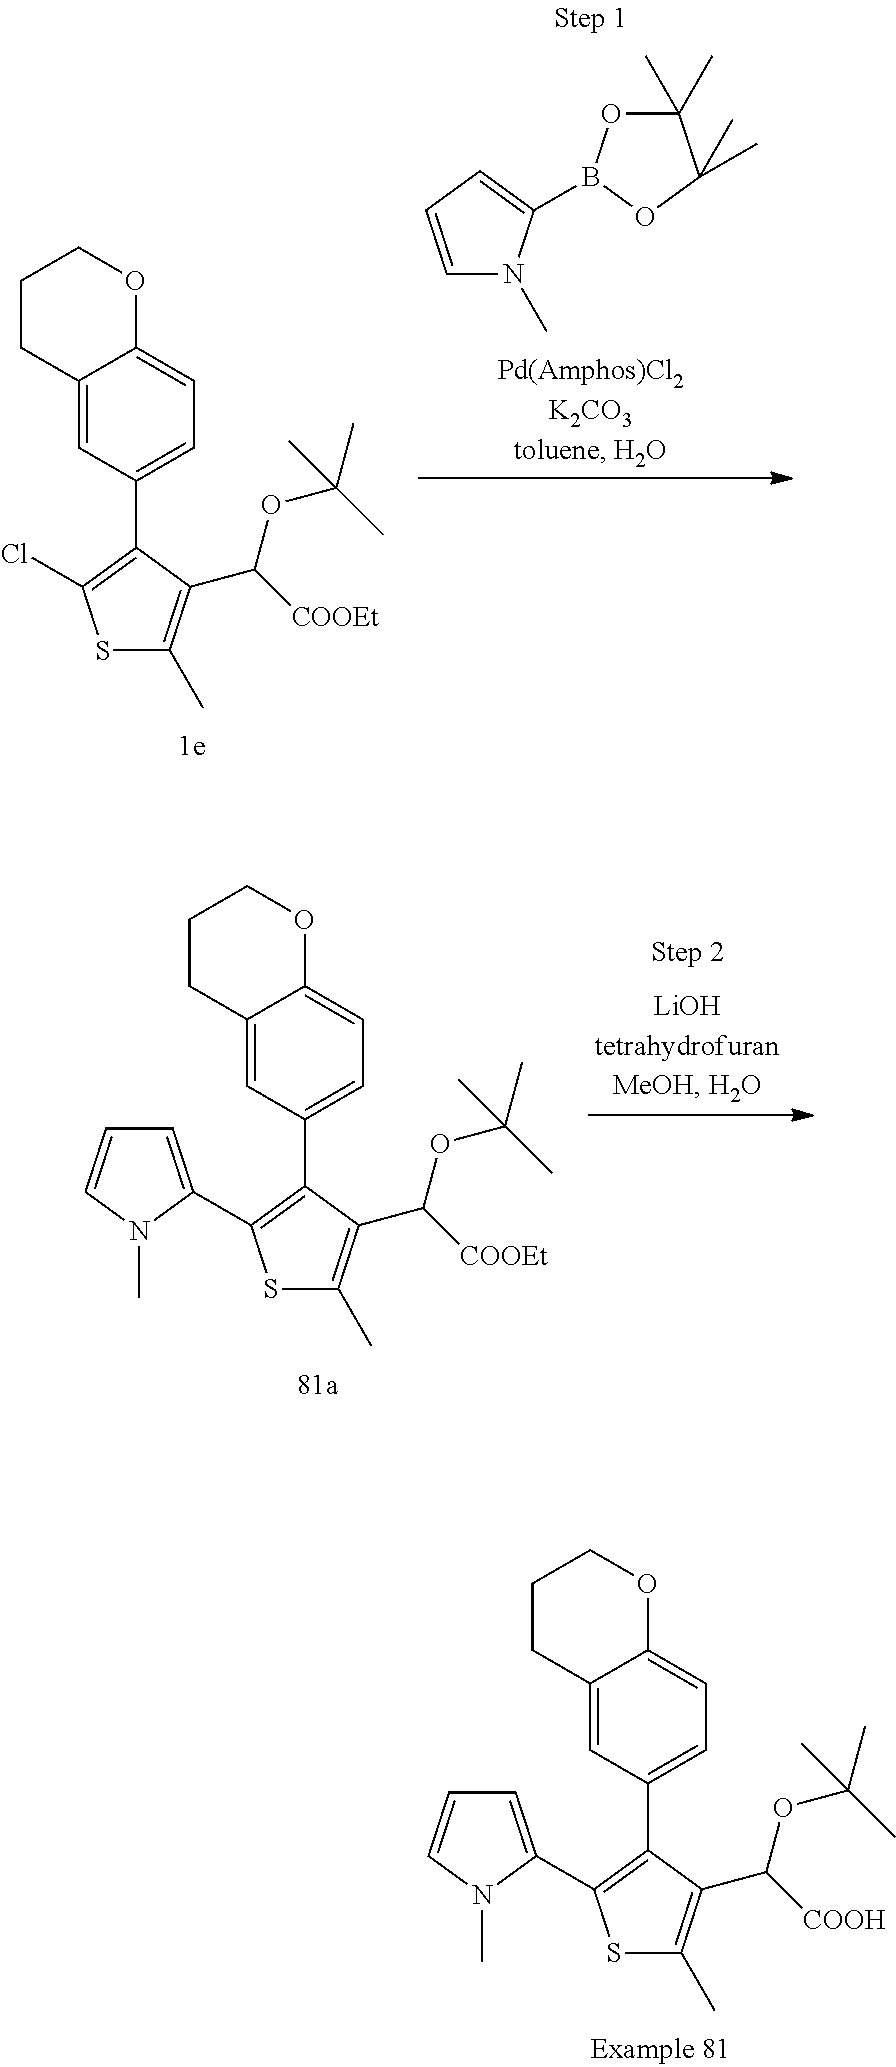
S1C(C)=C(C([COOH])OC(C)(C)C)C(C2=CC=C3C(=C2)CCCO3)=C1C1=CC=CN1C.C1=CC=C(B2OC(C)(C)C(C)(C)O2)N1C.S1C(C)=C(C([COOEt])OC(C)(C)C)C(C2=CC=C3C(=C2)CCCO3)=C1Cl.S1C(C)=C(C([COOEt])OC(C)(C)C)C(C2=CC=C3C(=C2)CCCO3)=C1C1=CC=CN1C
